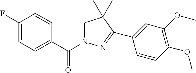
C1(F)=CC=C(C(N2CC(C)(C)C(C3=CC(OC)=C(OC)C=C3)=N2)=O)C=C1
